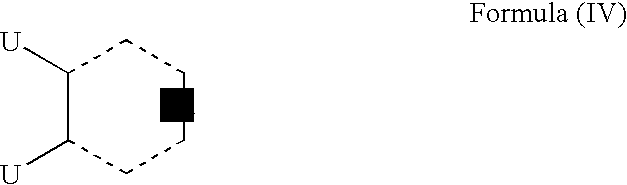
C1CCC([U])C([U])C1.[K]
